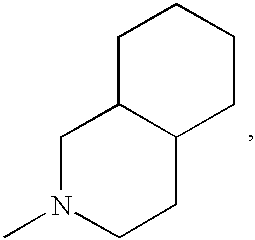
C1C2C(CCC1)CCN(C)C2
